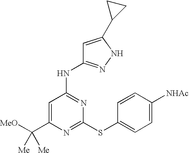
C1(C([MeO])([Me])[Me])=CC(NC2=NNC(C3CC3)=C2)=NC(SC2=CC=C([NHAc])C=C2)=N1
